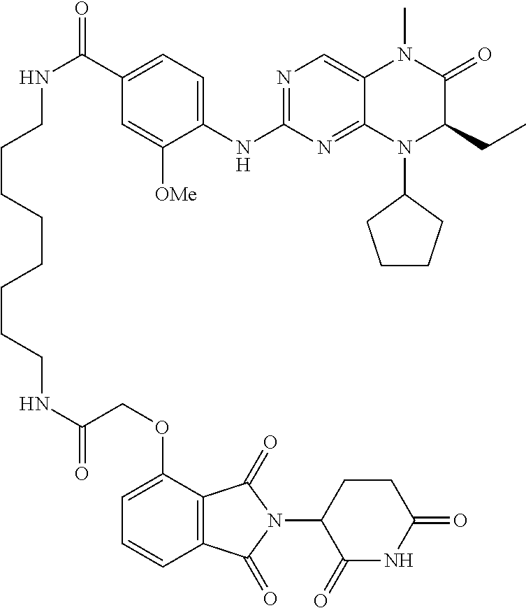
N(C(COC1=CC=CC2=C1C(=O)N(C1CCC(=O)NC1=O)C2=O)=O)CCCCCCCCNC(=O)C1=CC=C(NC2=NC=C3C(=N2)N(C2CCCC2)C(CC)C(=O)N3C)C([OMe])=C1
